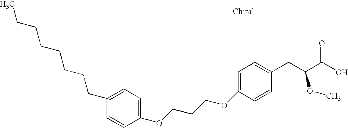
O(C1=CC=C(CC(C(O)=O)OC)C=C1)CCCOC1=CC=C(CCCCCCCC)C=C1
